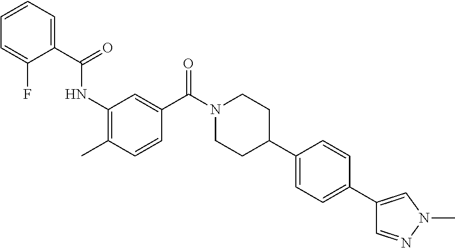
C1(C(=O)NC2=C(C)C=CC(C(N3CCC(C4=CC=C(C5=CN(C)N=C5)C=C4)CC3)=O)=C2)=CC=CC=C1F
